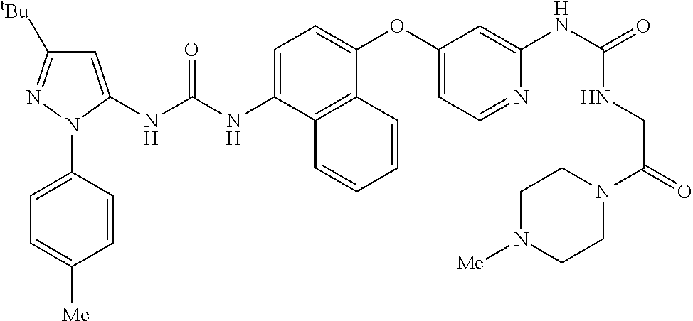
C1=C(NC(NC2=CC([tBu])=NN2C2=CC=C([Me])C=C2)=O)C2=C(C(OC3=CC=NC(NC(=O)NCC(N4CCN([Me])CC4)=O)=C3)=C1)C=CC=C2
